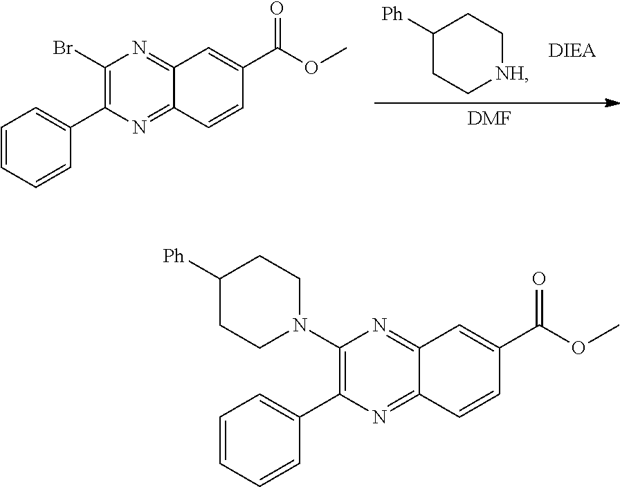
C1([Ph])CC[NH]CC1.[DIEA].[DMF].C1(Br)=C(C2=CC=CC=C2)N=C2C(=N1)C=C(C(=O)OC)C=C2.C1(N2CCC([Ph])CC2)=C(C2=CC=CC=C2)N=C2C(=N1)C=C(C(=O)OC)C=C2
